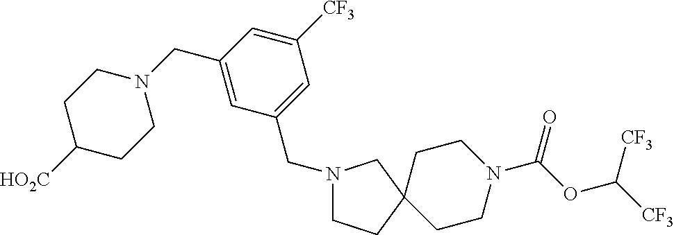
C1(CN2CCC([HO2C])CC2)=CC(CN2CCC3(CCN(C(OC([CF3])[CF3])=O)CC3)C2)=CC([CF3])=C1
